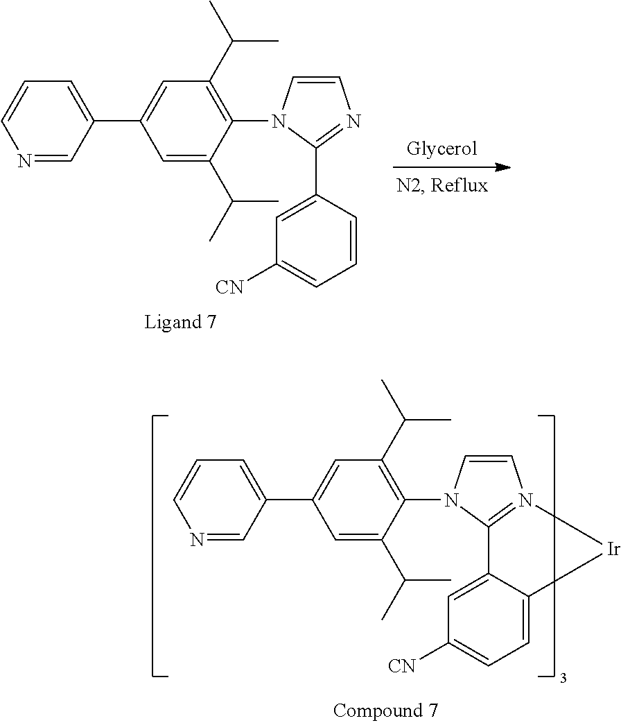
C1=CN(C2=C(C(C)C)C=C(C3=CC=CN=C3)C=C2C(C)C)C(C2=CC([CN])=CC=C2)=N1.C1=CN(C2=C(C(C)C)C=C(C3=CC=CN=C3)C=C2C(C)C)C2=N1[Ir]C1=CC=C([CN])C=C21
